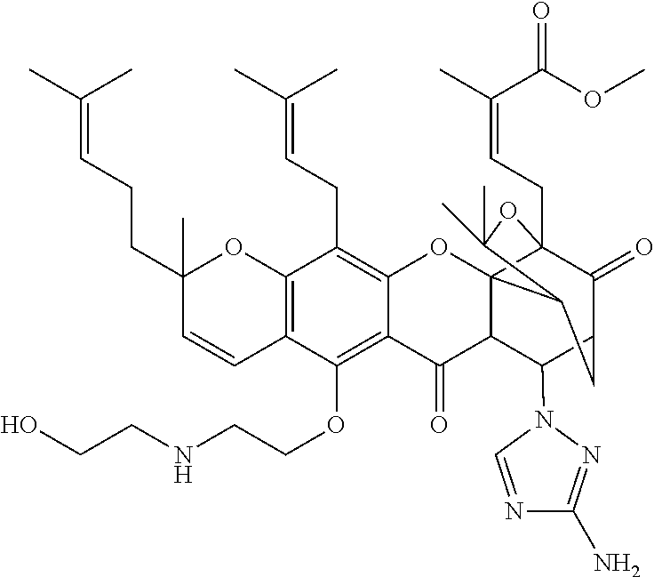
C12=C(C=CC(CCC=C(C)C)(C)O1)C(OCCNCCO)=C1C(=C2CC=C(C)C)OC23C4(CC=C(C)C(OC)=O)C(=O)C(CC2C(C)(C)O4)C(N2N=C(N)N=C2)C3C1=O
